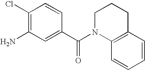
C1(Cl)=C(N)C=C(C(N2C3=C(CCC2)C=CC=C3)=O)C=C1
